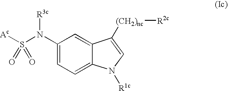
[Ac]S(N(C1=CC=C2C(=C1)C([(CH2)nc][R2c])=CN2[R1c])[R3c])(=O)=O
